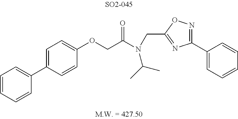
C1(OCC(N(CC2=NC(C3=CC=CC=C3)=NO2)C(C)C)=O)=CC=C(C2=CC=CC=C2)C=C1
